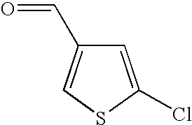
C1=C(Cl)SC=C1C=O
